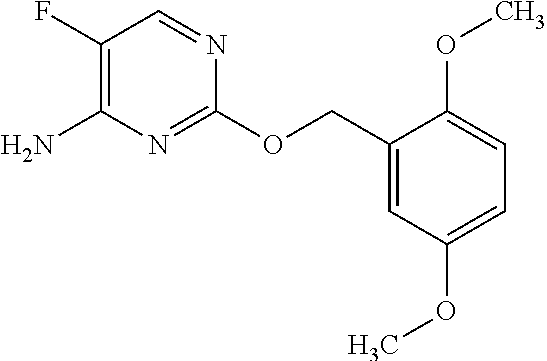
C1(OCC2=CC(OC)=CC=C2OC)=NC(N)=C(F)C=N1
